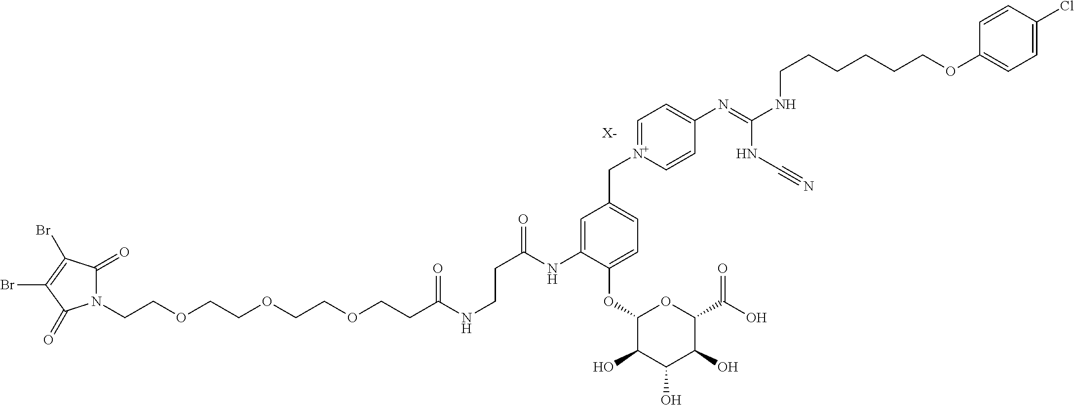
N1(CCOCCOCCOCCC(NCCC(=O)NC2=CC(C[N+]3=CC=C(N=C(NCCCCCCOC4=CC=C(Cl)C=C4)NC#N)C=C3)=CC=C2OC2C(O)C(O)C(O)C(C(O)=O)O2)=O)C(=O)C(Br)=C(Br)C1=O.[X-]
